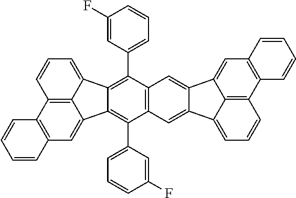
C12=C3C(=CC=C1)C1=C(C4=CC=CC(F)=C4)C4=C(C(C5=CC=CC(F)=C5)=C1C3=CC1=C2C=CC=C1)C=C1C(=C4)C2=CC3=C(C4=C2C1=CC=C4)C=CC=C3
